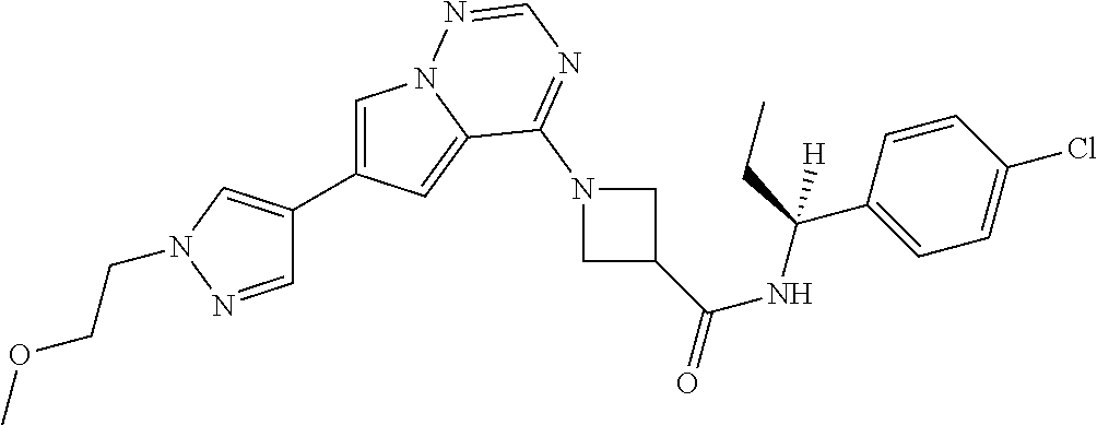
C1=C(C2=CN(CCOC)N=C2)C=C2N1N=CN=C2N1CC(C(NC(C2=CC=C(Cl)C=C2)(CC)[H])=O)C1
